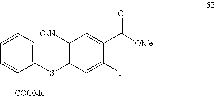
C1(SC2=C([O2N])C=C(C([OMe])=O)C(F)=C2)=CC=CC=C1[COOMe]
